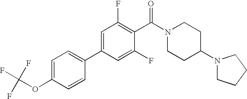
C1=C(OC(F)(F)F)C=CC(C2=CC(F)=C(C(N3CCC(N4CCCC4)CC3)=O)C(F)=C2)=C1
